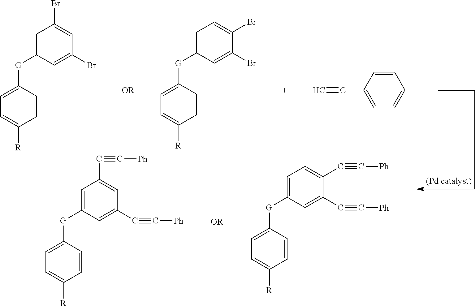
C1=C([G]C2=CC=C([R])C=C2)C=C(Br)C(Br)=C1.C1=C([G]C2=CC=C([R])C=C2)C=C(Br)C=C1Br.C1=CC(C#C)=CC=C1.C1=C([G]C2=CC=C([R])C=C2)C=C(C#C[Ph])C(C#C[Ph])=C1.C1=C([G]C2=CC=C([R])C=C2)C=C(C#C[Ph])C=C1C#C[Ph]
